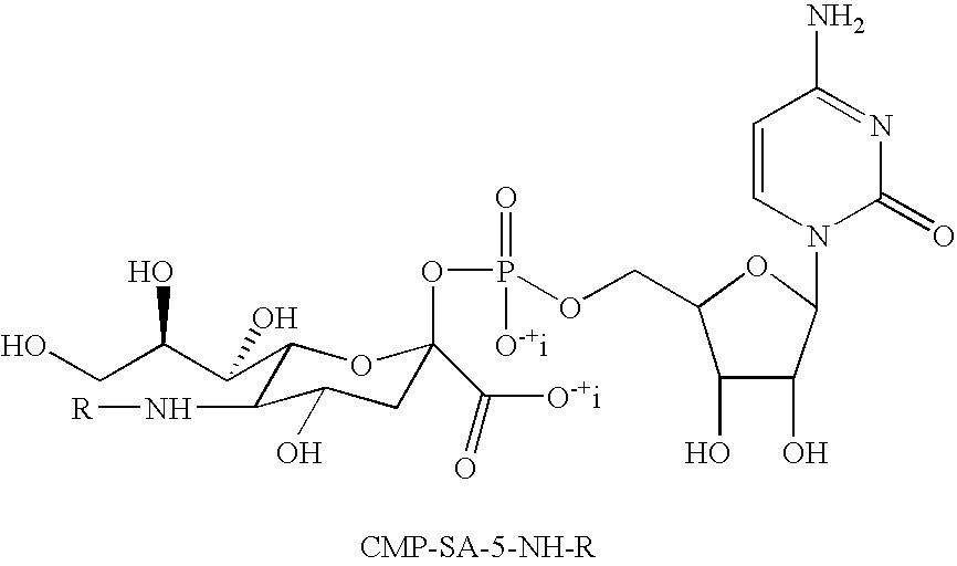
C1(C(C(CO)O)O)C(N[R])C(O)CC(C([O-+i])=O)(OP(=O)(OCC2C(O)C(O)C(N3C(=O)N=C(N)C=C3)O2)[O-+i])O1
